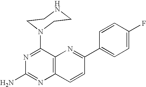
N1=C(N2CCNCC2)C2=C(N=C1N)C=CC(C1=CC=C(F)C=C1)=N2
